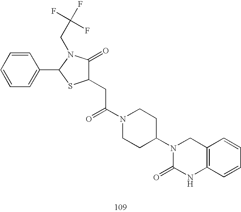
C1(CC(N2CCC(N3C(=O)NC4=C(C3)C=CC=C4)CC2)=O)C(=O)N(CC(F)(F)F)C(C2=CC=CC=C2)S1
